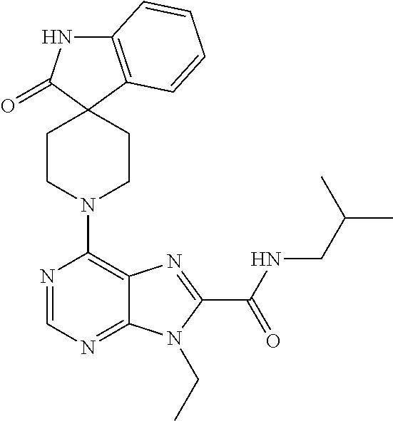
C12=C(C=CC=C1)C1(C(=O)N2)CCN(C2=C3C(=NC=N2)N(CC)C(C(NCC(C)C)=O)=N3)CC1
